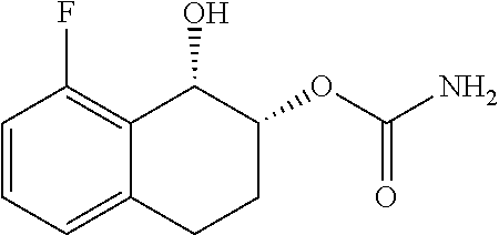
C1=CC=C2C(=C1F)C(O)C(OC(N)=O)CC2
